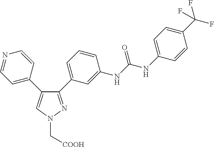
C1=C(NC(NC2=CC(C3=NN(C[COOH])C=C3C3=CC=NC=C3)=CC=C2)=O)C=CC(C(F)(F)F)=C1
